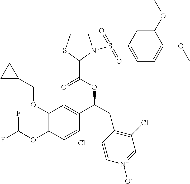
C1(OCC2CC2)=C(OC(F)F)C=CC(C(CC2=C(Cl)C=[N+]([O-])C=C2Cl)OC(C2N(S(C3=CC=C(OC)C(OC)=C3)(=O)=O)CCS2)=O)=C1
